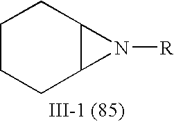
C1CCC2C(C1)N2[R]
